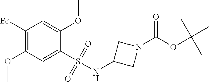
C1(Br)=C(OC)C=C(S(NC2CN(C(OC(C)(C)C)=O)C2)(=O)=O)C(OC)=C1
